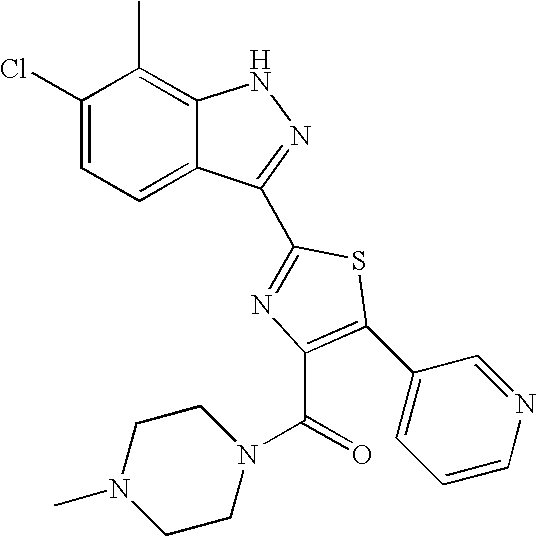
C1(Cl)=CC=C2C(=C1C)NN=C2C1=NC(C(N2CCN(C)CC2)=O)=C(C2=CC=CN=C2)S1
